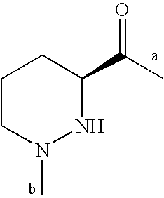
C1CN(C)NC(C(=O)C)C1
